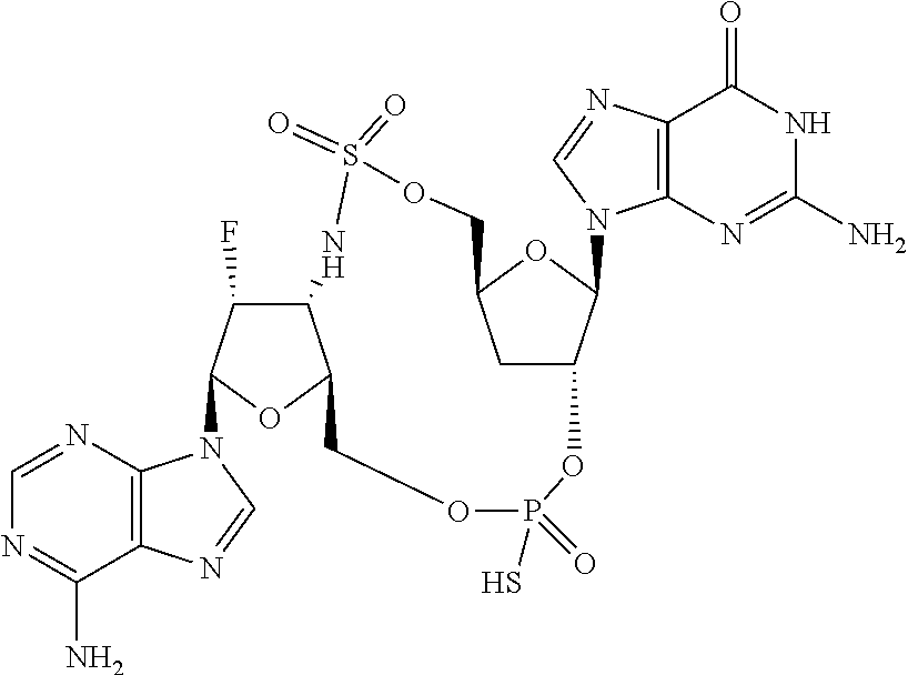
C1=NC2=C(C(N)=N1)N=CN2C1C(F)C2C(O1)COP(=O)(S)OC1CC(OC1N1C3=C(C(=O)NC(N)=N3)N=C1)COS(=O)(=O)N2
